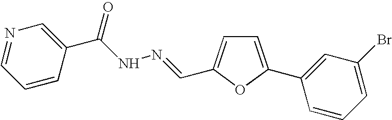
C1=CC(C(NN=CC2=CC=C(C3=CC(Br)=CC=C3)O2)=O)=CN=C1
